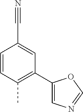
C1=CC(C)=C(C2=CN=CO2)C=C1C#N
